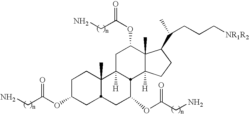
NCC(OC1CC2C(C)(CC1)C1([H])CC(OC(CN)=O)C3(C)C([H])(CCC3C(C)CCC[NR1R2])C1C(OC(CN)=O)C2)=O
